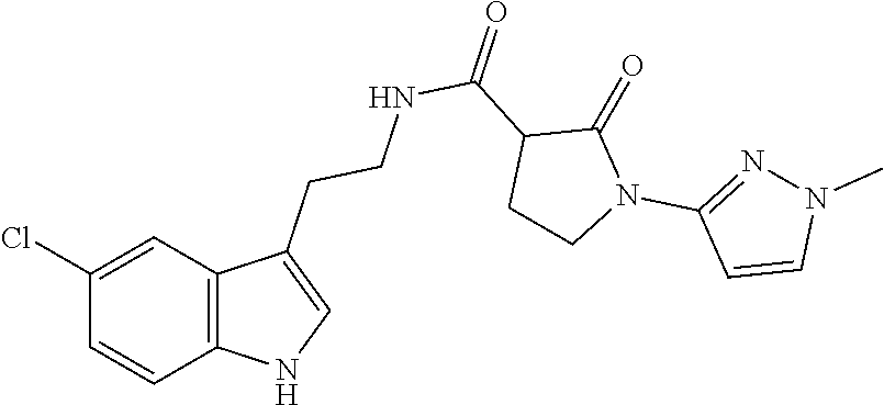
C12=C(C=C(Cl)C=C1)C(CCNC(C1CCN(C3=NN(C)C=C3)C1=O)=O)=CN2
